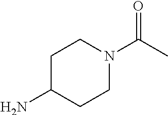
NC1CCN(C(C)=O)CC1
